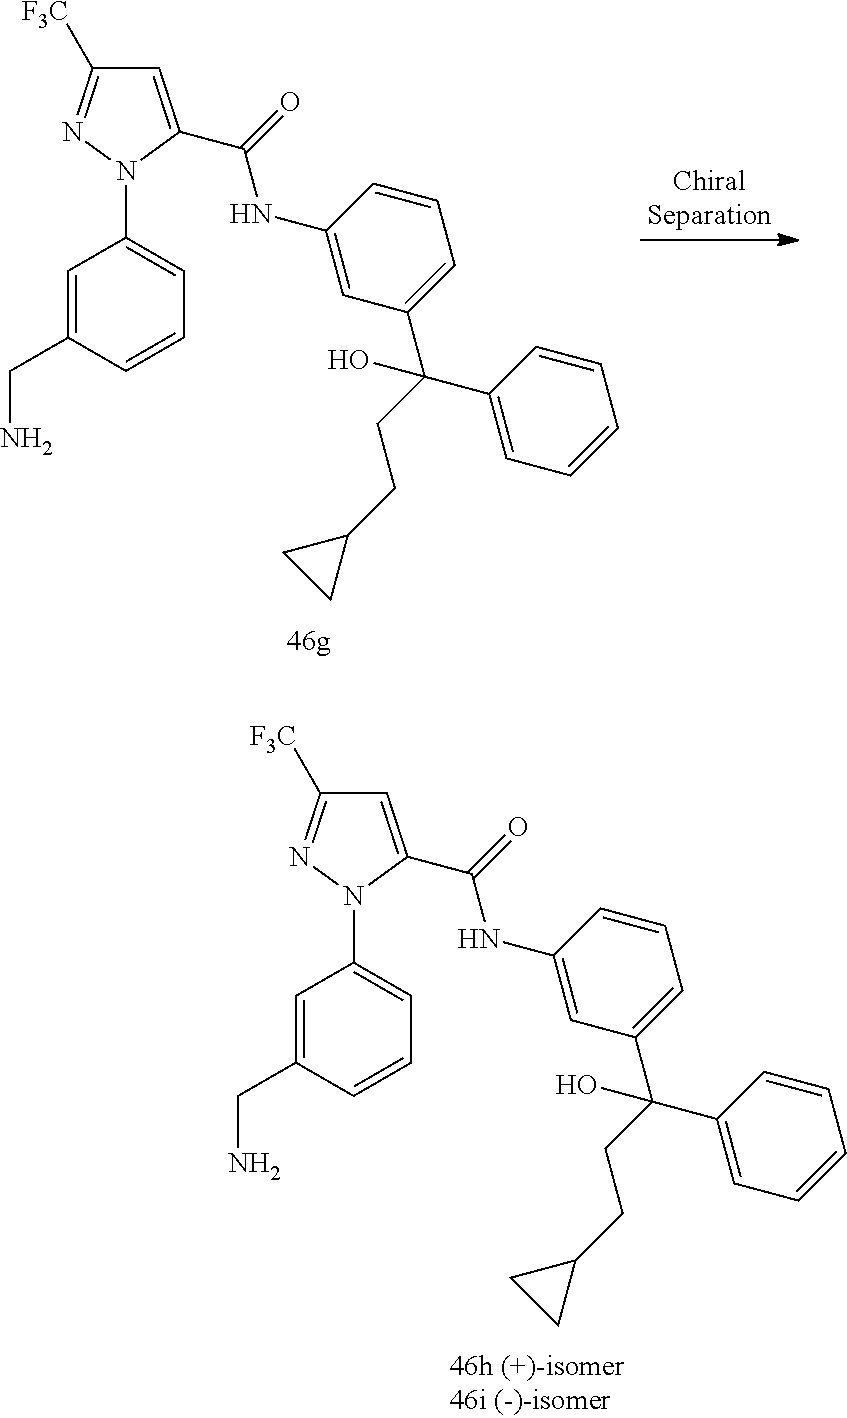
C1=C(C(=O)NC2=CC(C(CCC3CC3)(C3=CC=CC=C3)O)=CC=C2)N(C2=CC=CC(CN)=C2)N=C1[F3C].C1=C(C(=O)NC2=CC(C(CCC3CC3)(C3=CC=CC=C3)O)=CC=C2)N(C2=CC=CC(CN)=C2)N=C1[F3C]
